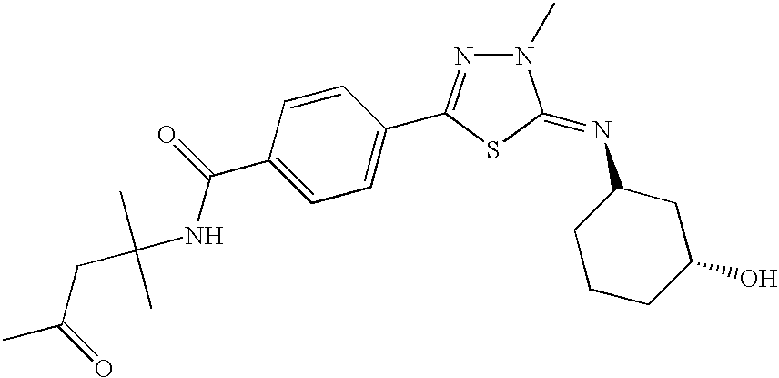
C1=C(C(NC(CC(C)=O)(C)C)=O)C=CC(C2=NN(C)C(=NC3CCCC(O)C3)S2)=C1
